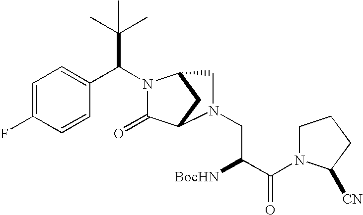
C1=C(F)C=CC(C(C(C)(C)C)N2C(=O)C3CC2CN3CC([BocHN])C(=O)N2CCCC2[CN])=C1
